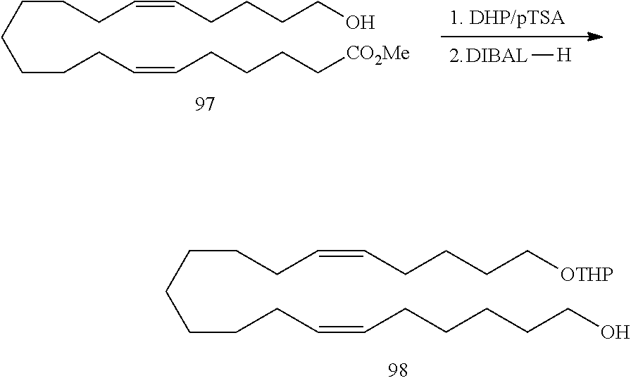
[DIBAL][H].C(CCC=CCCCCO)CCCCC=CCCCC[CO2Me].C(CCC=CCCCC[OTHP])CCCCC=CCCCCCO
